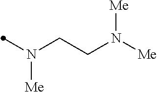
N(CCN([Me])[Me])([Me])C
